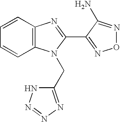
C1=CC2=C(C=C1)N(CC1=NN=NN1)C(C1=NON=C1N)=N2
